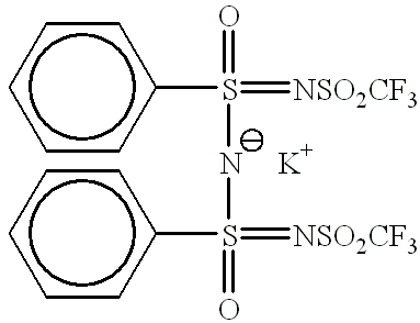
c1cc(S(=O)(NS(=[NSO2CF3])(=O)c2ccccc2)=[NSO2CF3])ccc1
